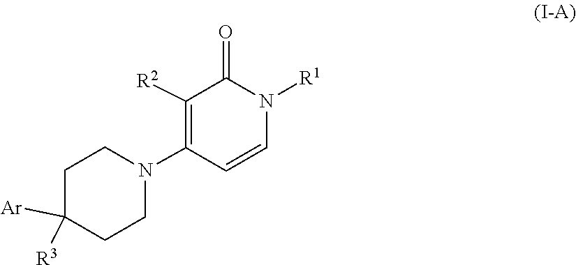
C1C([Ar])([R3])CCN(C2=C([R2])C(=O)N([R1])C=C2)C1
